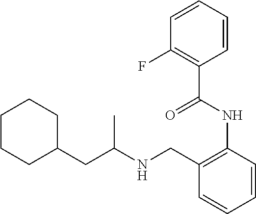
C1C(CC(NCC2=C(NC(C3=C(F)C=CC=C3)=O)C=CC=C2)C)CCCC1
